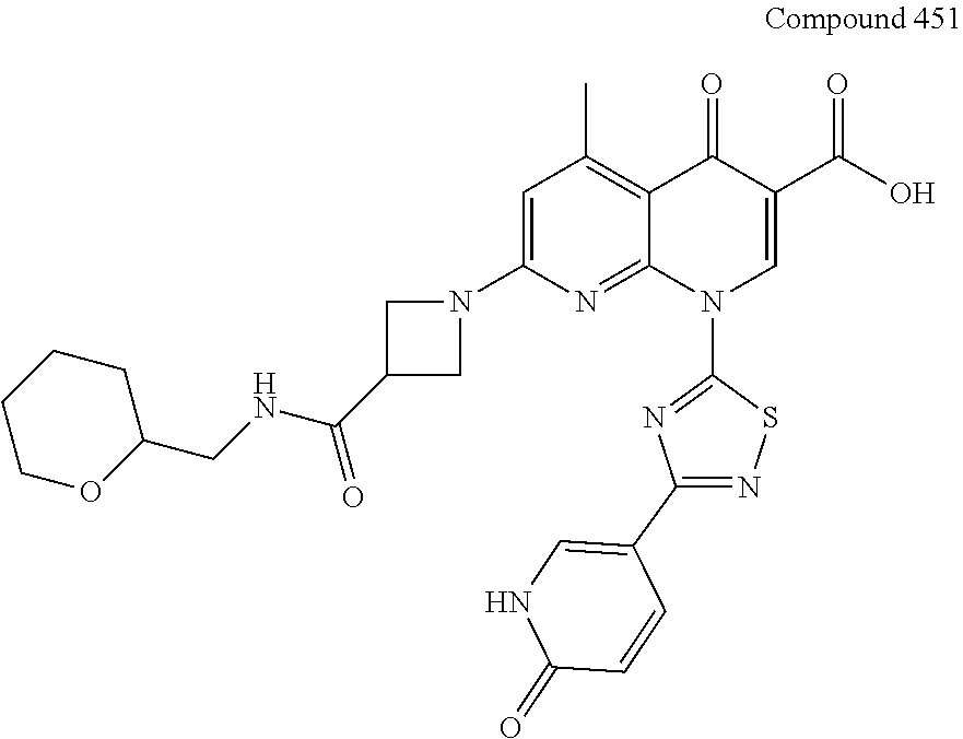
C1=C(N2CC(C(NCC3CCCCO3)=O)C2)N=C2C(=C1C)C(=O)C(C(O)=O)=CN2C1=NC(C2=CNC(=O)C=C2)=NS1
